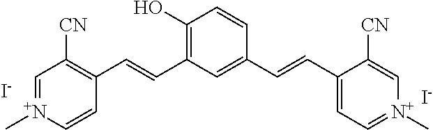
C1(O)=C(C=CC2=C([CN])C=[N+](C)C=C2)C=C(C=CC2=CC=[N+](C)C=C2[CN])C=C1.[I-].[I-]
